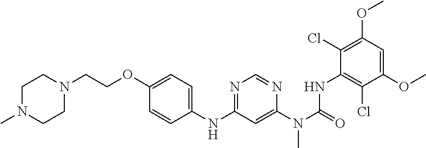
C(OC1=CC=C(NC2=NC=NC(N(C(=O)NC3=C(Cl)C(OC)=CC(OC)=C3Cl)C)=C2)C=C1)CN1CCN(C)CC1
